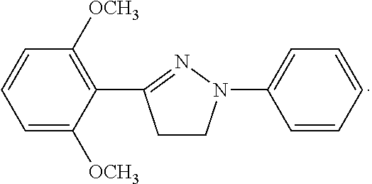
C1=C([OCH3])C(C2=NN(C3=CC=CC=C3)CC2)=C([OCH3])C=C1
